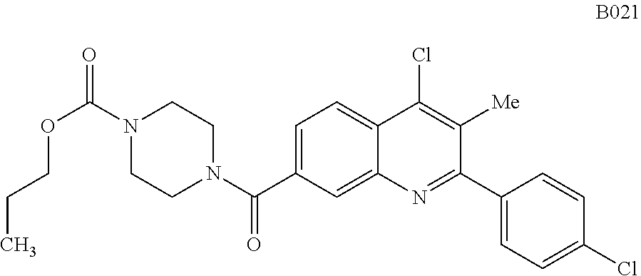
C1=C(C(N2CCN(C(=O)OCCC)CC2)=O)C=C2C(=C1)C(Cl)=C([Me])C(C1=CC=C(Cl)C=C1)=N2
